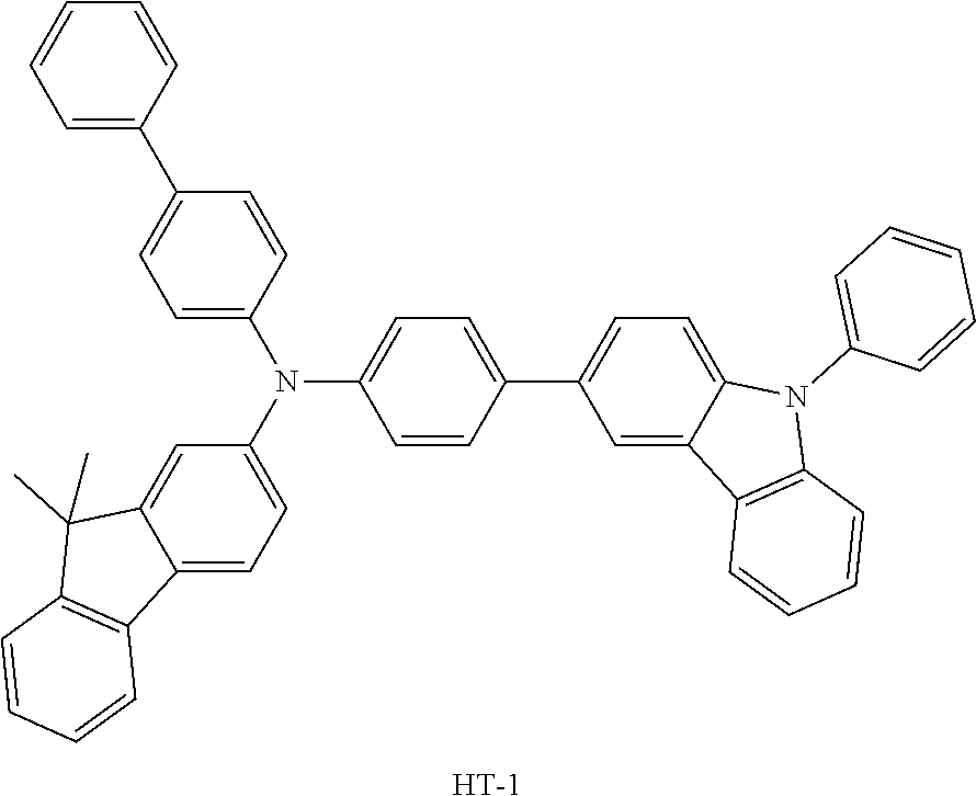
C1=C(C2=CC=C(N(C3=CC=C(C4=CC=C5C(=C4)C4=C(N5C5=CC=CC=C5)C=CC=C4)C=C3)C3=CC=C4C(=C3)C(C)(C)C3=C4C=CC=C3)C=C2)C=CC=C1.[H]
